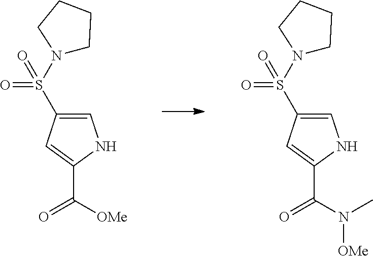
C1=C(S(N2CCCC2)(=O)=O)C=C(C(=O)[OMe])N1.C1=C(S(N2CCCC2)(=O)=O)C=C(C(N(C)[OMe])=O)N1
